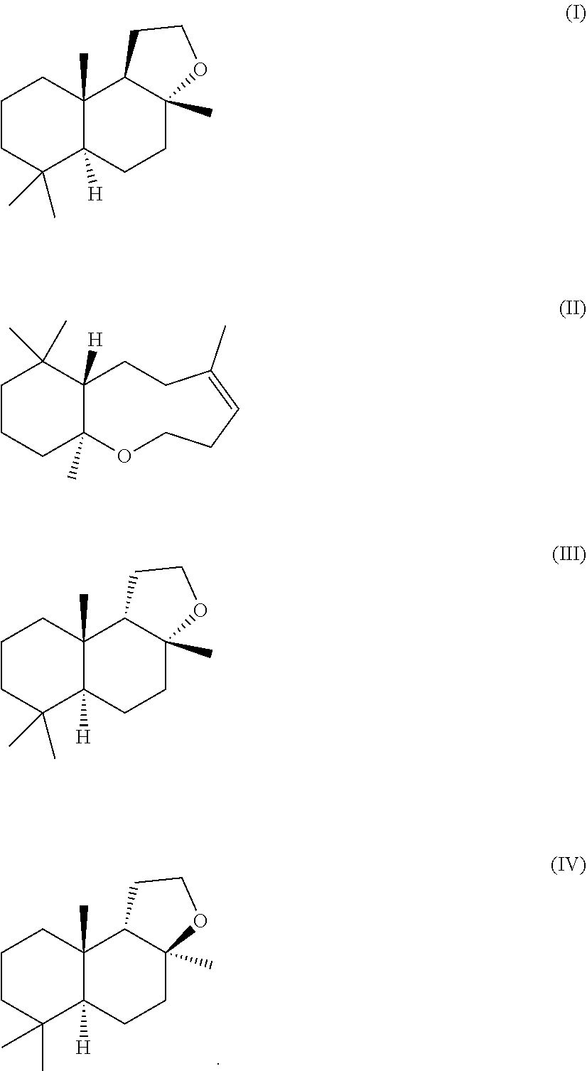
C1CC(C)(C)C2([H])C(C)(C1)C1C(C)(CC2)OCC1.C1CC(C)(C)C2([H])C(C)(C1)C1C(C)(CC2)OCC1.C1CCC2(C)C([H])(C1(C)C)CCC(C)=CCCO2.C1CC(C)(C)C2([H])C(C)(C1)C1C(C)(CC2)OCC1
